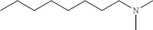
CCCCCCCCN(C)C
